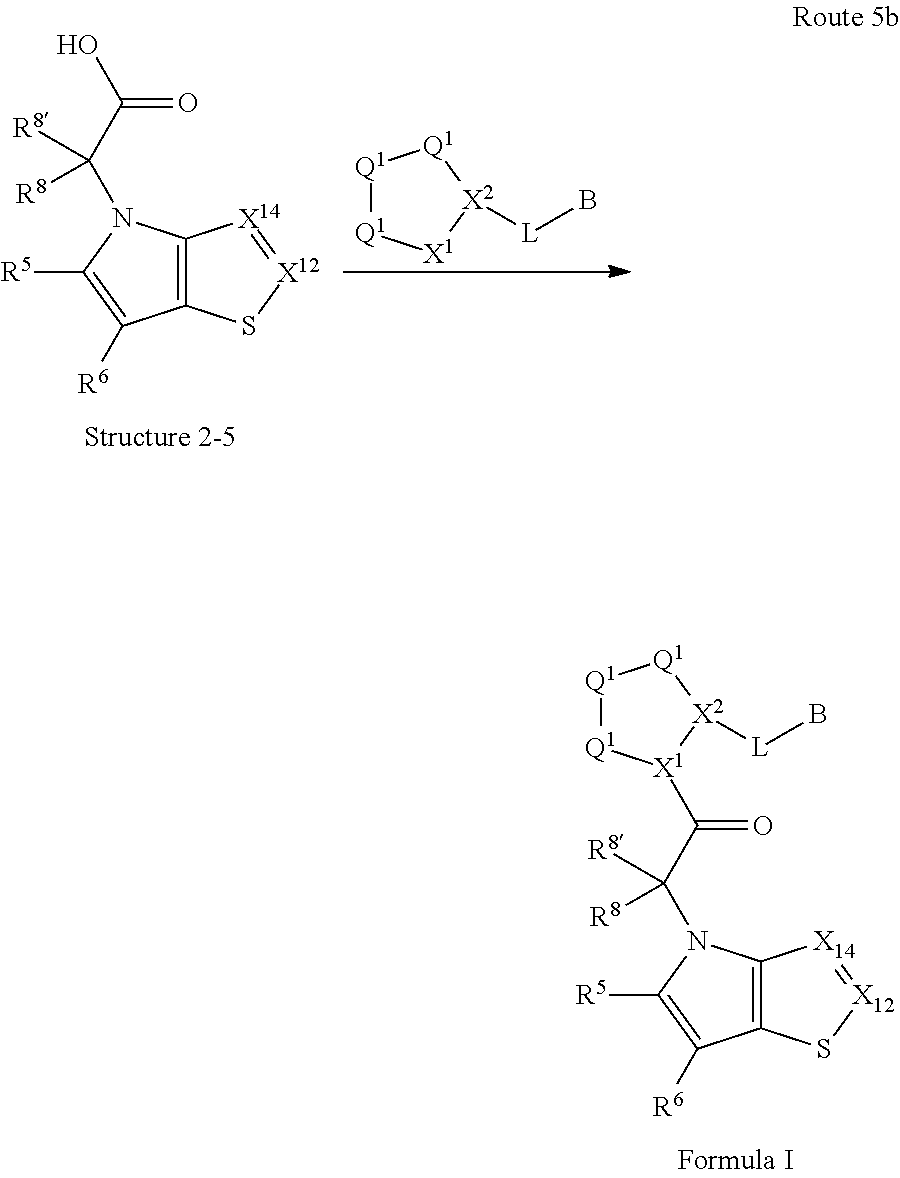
C12=C(C([R6])=C([R5])N1C(C(O)=O)([R8])[R8])S[X12]=[X14]2.[Q1]1[Q1][X1][X2]([L]B)[Q1]1.C12=C(C([R6])=C([R5])N1C(C(=O)[X1]1[Q1][Q1][Q1][X2]1[L]B)([R8])[R8])S[X12]=[X14]2
